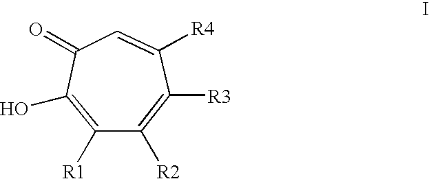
C1(=O)C(O)=C([R1])C([R2])=C([R3])C([R4])=C1
